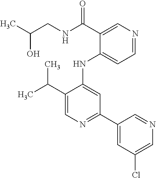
C(C1=CN=C(C2=CC(Cl)=CN=C2)C=C1NC1=CC=NC=C1C(=O)NCC(O)C)(C)C
